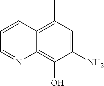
C1(N)=CC(C)=C2C(=C1O)N=CC=C2
